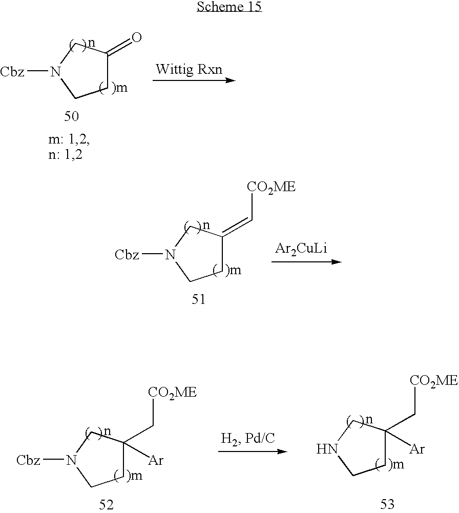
C1(=O)CCN([Cbz])C1.C1(=C[CO2ME])CCN([Cbz])C1.[Ar2CuLi].C1(C[CO2ME])([Ar])CCN([Cbz])C1.C1(C[CO2ME])([Ar])CCNC1
